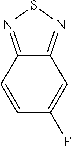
C12=NSN=C1C=CC(F)=C2
